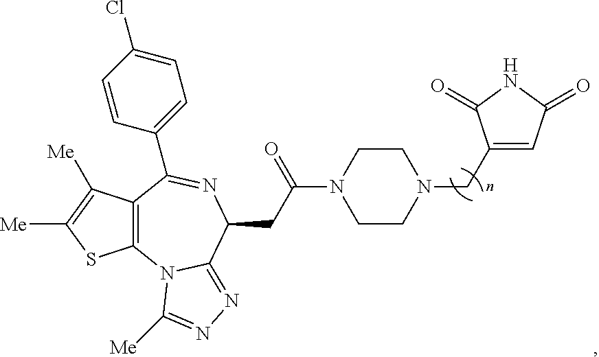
C12=C(C([Me])=C([Me])S1)C(C1=CC=C(Cl)C=C1)=NC(CC(N1CCN(CC3=CC(=O)NC3=O)CC1)=O)C1=NN=C([Me])N21
